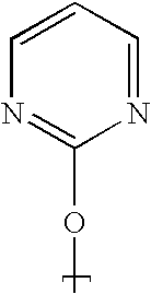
O(C)C1=NC=CC=N1
